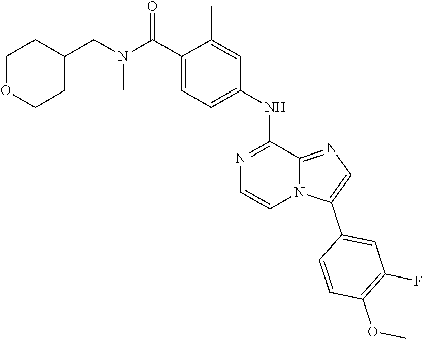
C1=C(NC2=NC=CN3C2=NC=C3C2=CC(F)=C(OC)C=C2)C=C(C)C(C(N(CC2CCOCC2)C)=O)=C1
